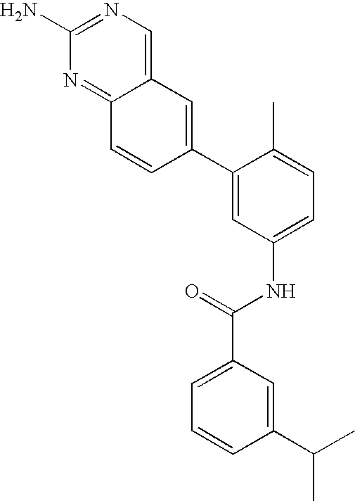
C12=NC(N)=NC=C1C=C(C1=CC(NC(C3=CC=CC(C(C)C)=C3)=O)=CC=C1C)C=C2
